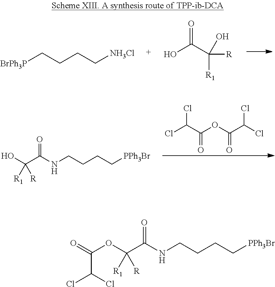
C([BrPh3P])CCC[NH3Cl].OC(C([R])([R1])O)=O.ClC(C(OC(C(Cl)Cl)=O)=O)Cl.C(CCC[PPh3Br])NC(C(O)([R])[R1])=O.C(CCC[PPh3Br])NC(C(OC(=O)C(Cl)Cl)([R])[R1])=O
